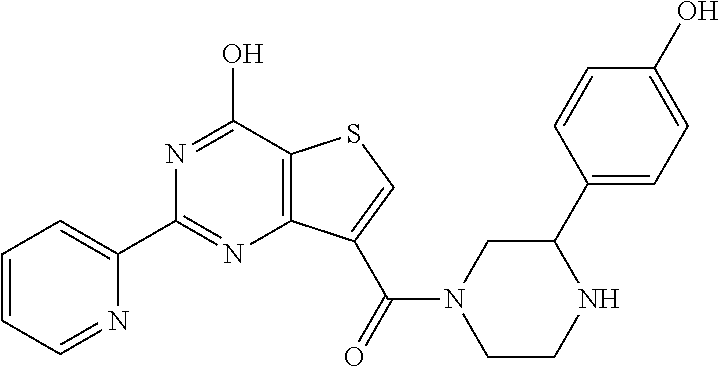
C1=CC=NC(C2=NC3=C(C(O)=N2)SC=C3C(=O)N2CCNC(C3=CC=C(O)C=C3)C2)=C1
